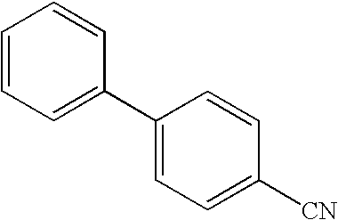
C1=CC=C(C2=CC=C([CN])C=C2)C=C1
